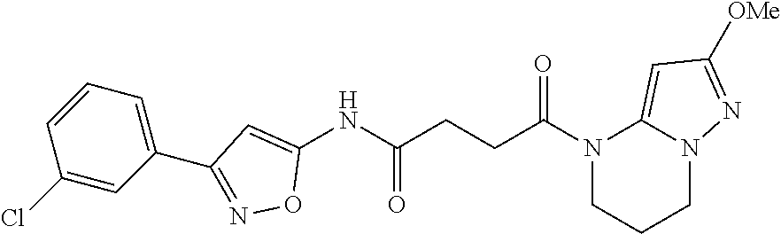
N1(C(CCC(NC2=CC(C3=CC=CC(Cl)=C3)=NO2)=O)=O)CCCN2C1=CC([OMe])=N2
